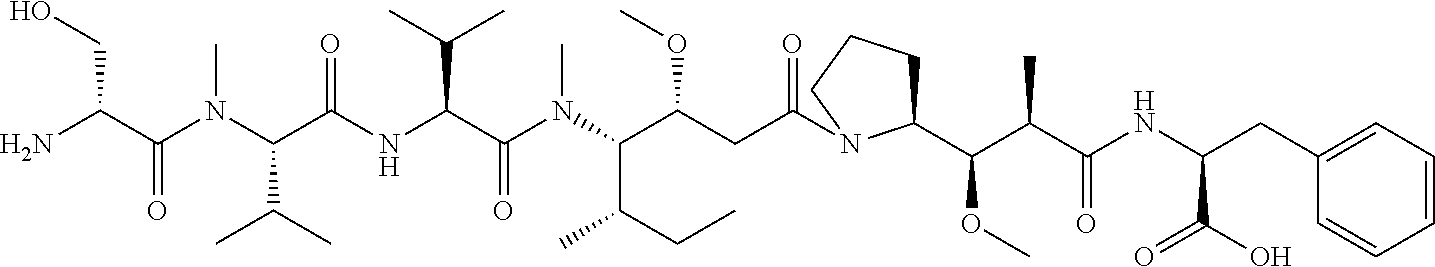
NC(C(N(C(C(NC(C(N(C(C(CC(=O)N1C(C(C(C(NC(CC2=CC=CC=C2)C(O)=O)=O)C)OC)CCC1)OC)C(CC)C)C)=O)C(C)C)=O)C(C)C)C)=O)CO
